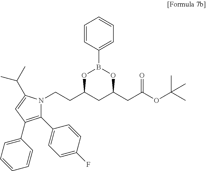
N1(CCC2CC(CC(=O)OC(C)(C)C)OB(C3=CC=CC=C3)O2)C(C(C)C)=CC(C2=CC=CC=C2)=C1C1=CC=C(F)C=C1
